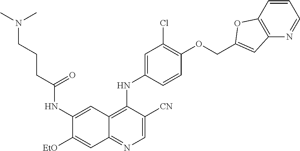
C1=C([CN])C(NC2=CC(Cl)=C(OCC3=CC4=C(C=CC=N4)O3)C=C2)=C2C(=N1)C=C([EtO])C(NC(CCCN(C)C)=O)=C2
